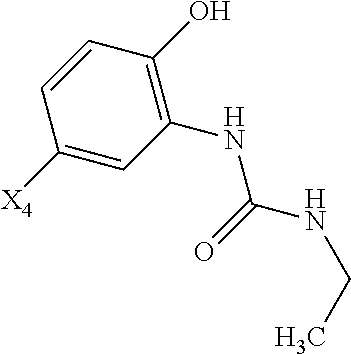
C1([X4])=CC(NC(NCC)=O)=C(O)C=C1
